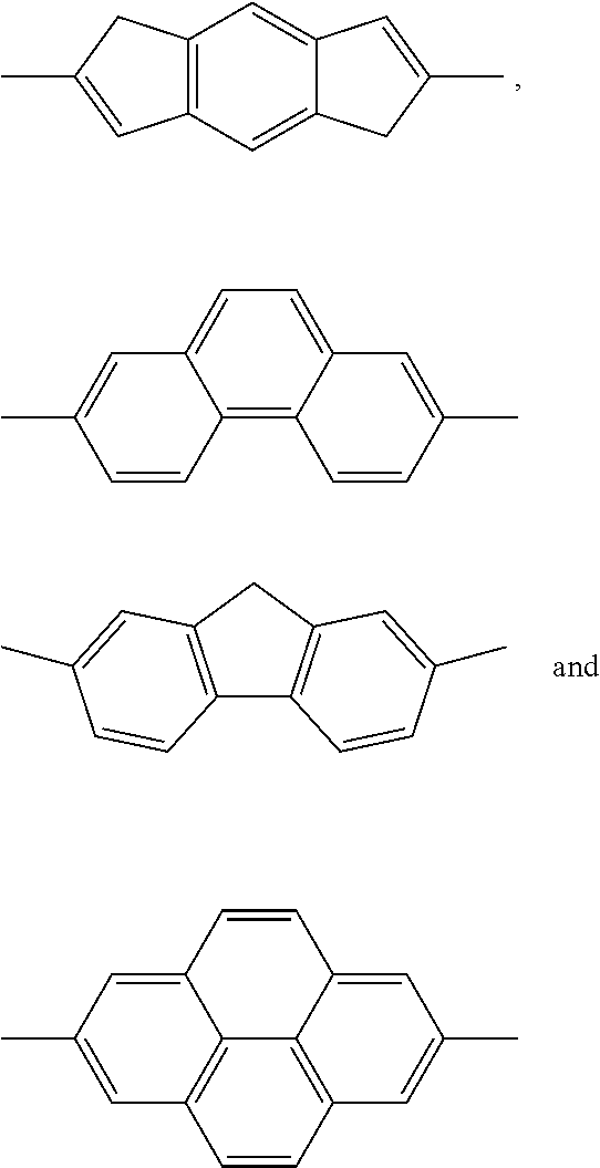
C12=C(C=C3C(=C1)C=C(C)C3)C=C(C)C2.C12=C(CC3=C1C=CC(C)=C3)C=C(C)C=C2.C12=C3C(=CC=C1C=C(C)C=C2)C=C(C)C=C3.C12=C3C=CC4=C1C(=CC(C)=C4)C=CC2=CC(C)=C3
